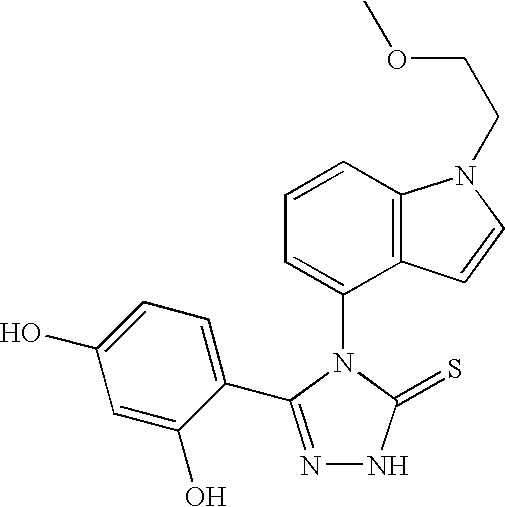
C1=CC2=C(C(N3C(=S)NN=C3C3=CC=C(O)C=C3O)=C1)C=CN2CCOC
